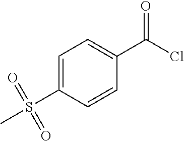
C1=CC(S(C)(=O)=O)=CC=C1C(Cl)=O
